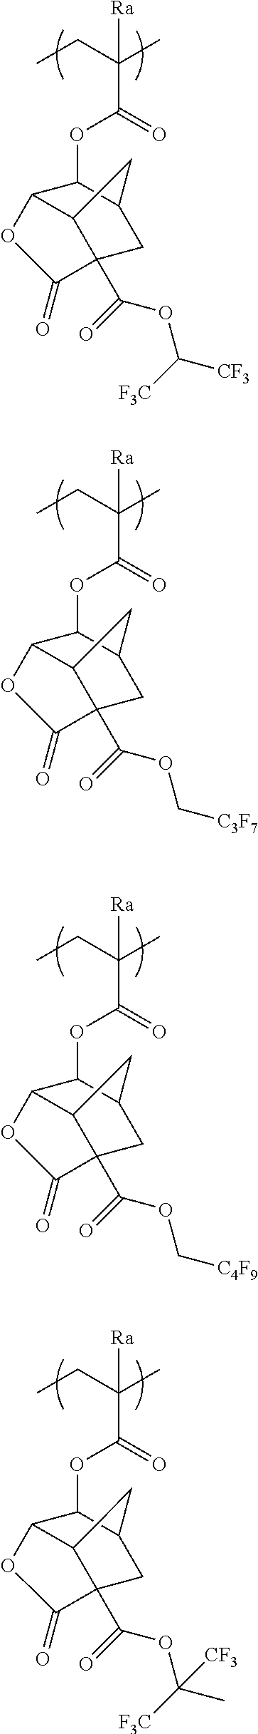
[Ra]C(C)(CC)C(OC1C2C3C(C(=O)OC([F3C])[CF3])(CC1C3)C(=O)O2)=O.[Ra]C(C)(CC)C(OC1C2C3C(C(=O)OC[C3F7])(CC1C3)C(=O)O2)=O.[Ra]C(C)(CC)C(OC1C2C3C(C(=O)OC[C4F9])(CC1C3)C(=O)O2)=O.[Ra]C(C)(CC)C(OC1C2C3C(C(=O)OC(C)([F3C])[CF3])(CC1C3)C(=O)O2)=O
